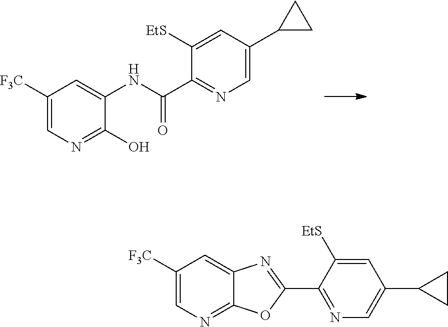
C1([F3C])=CN=C(O)C(NC(=O)C2=NC=C(C3CC3)C=C2[EtS])=C1.C1([F3C])=CN=C2C(=C1)N=C(C1=NC=C(C3CC3)C=C1[EtS])O2
